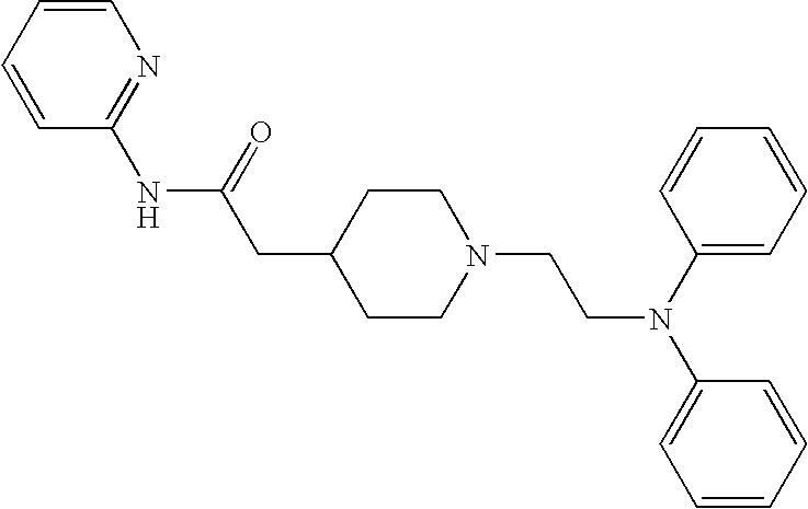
C1(NC(CC2CCN(CCN(C3=CC=CC=C3)C3=CC=CC=C3)CC2)=O)=NC=CC=C1
